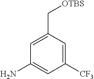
C1(N)=CC([CF3])=CC(C[OTBS])=C1
